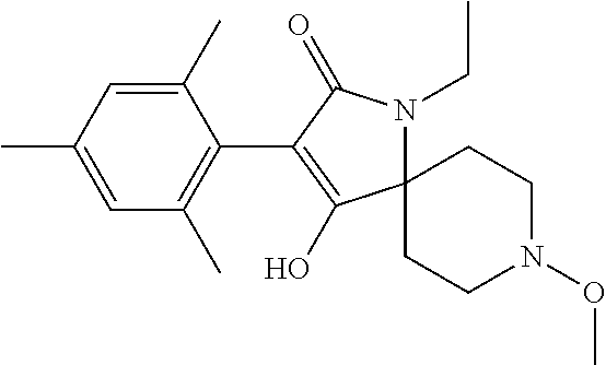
C12(CCN(OC)CC1)N(CC)C(=O)C(C1=C(C)C=C(C)C=C1C)=C2O
